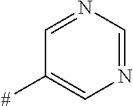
C1=NC=NC=C1[#]
